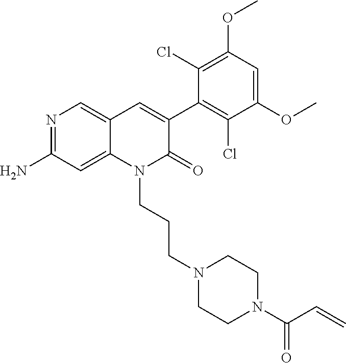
C1(N)=NC=C2C(=C1)N(CCCN1CCN(C(C=C)=O)CC1)C(=O)C(C1=C(Cl)C(OC)=CC(OC)=C1Cl)=C2
